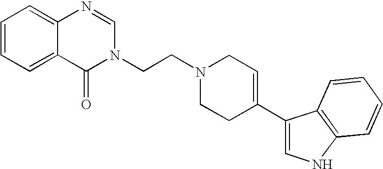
C1=CC=C2C(=C1)N=CN(CCN1CC=C(C3=CNC4=C3C=CC=C4)CC1)C2=O
